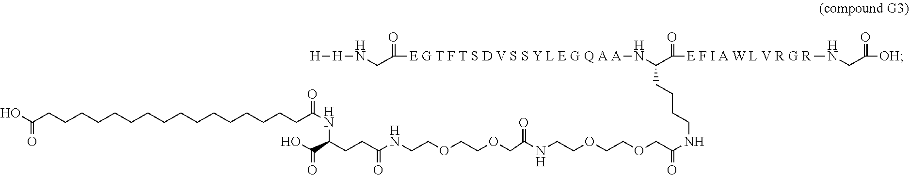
OC(CCCCCCCCCCCCCCCCC(NC(CCC(NCCOCCOCC(=O)NCCOCCOCC(NCCCCC(N[E G T F T S D V S S Y L E G Q A A]C(CN[H][H])=O)C([E F I A W L V R G R]NCC([OH])=O)=O)=O)=O)C(O)=O)=O)=O
